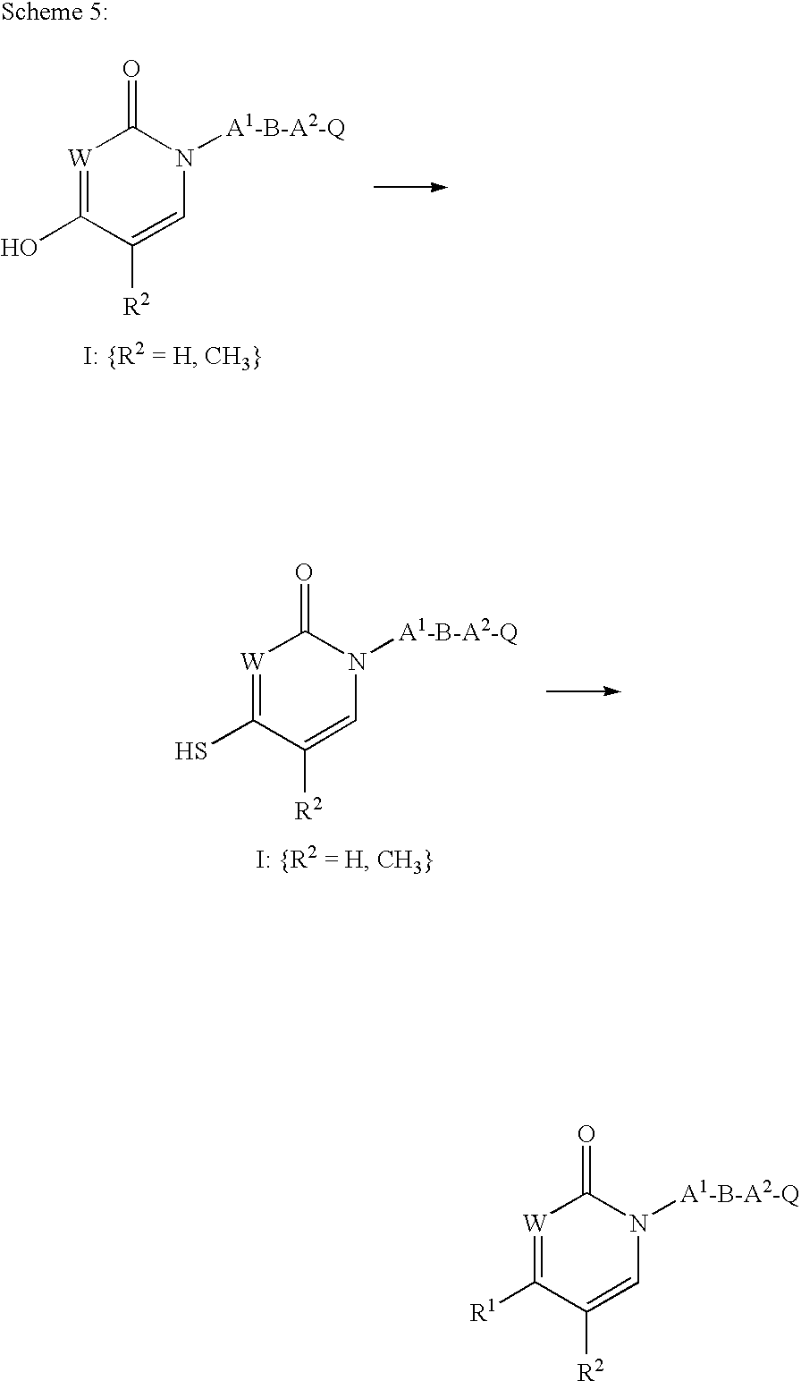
[W]1=C([R1])C([R2])=CN([A1-B-A2-Q])C1=O.[W]1=C(S)C([R2])=CN([A1-B-A2-Q])C1=O.[W]1=C(O)C([R2])=CN([A1-B-A2-Q])C1=O
